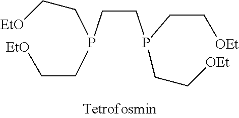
C(CP(CC[EtO])CC[EtO])P(CC[OEt])CC[OEt]
